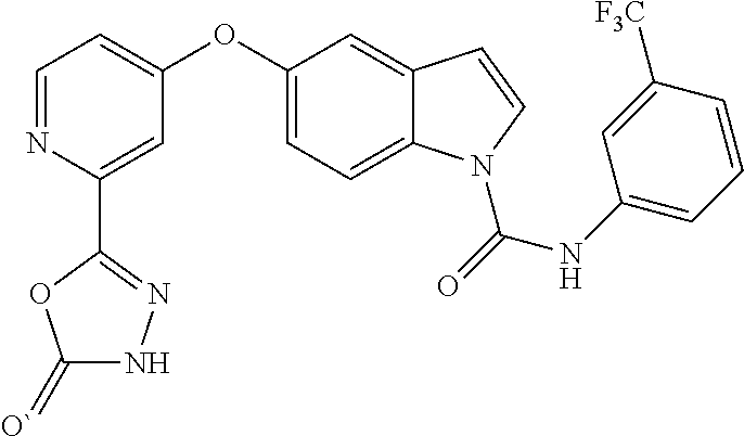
O(C1=CC=C2C(=C1)C=CN2C(NC1=CC=CC([F3C])=C1)=O)C1=CC=NC(C2=NNC(=[O`])O2)=C1
